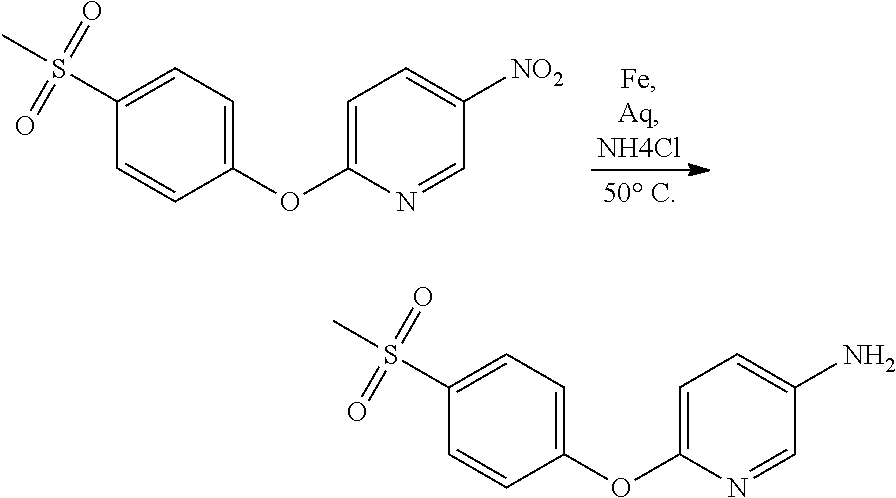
C1(S(C)(=O)=O)=CC=C(OC2=CC=C([NO2])C=N2)C=C1.C1(S(C)(=O)=O)=CC=C(OC2=CC=C(N)C=N2)C=C1
